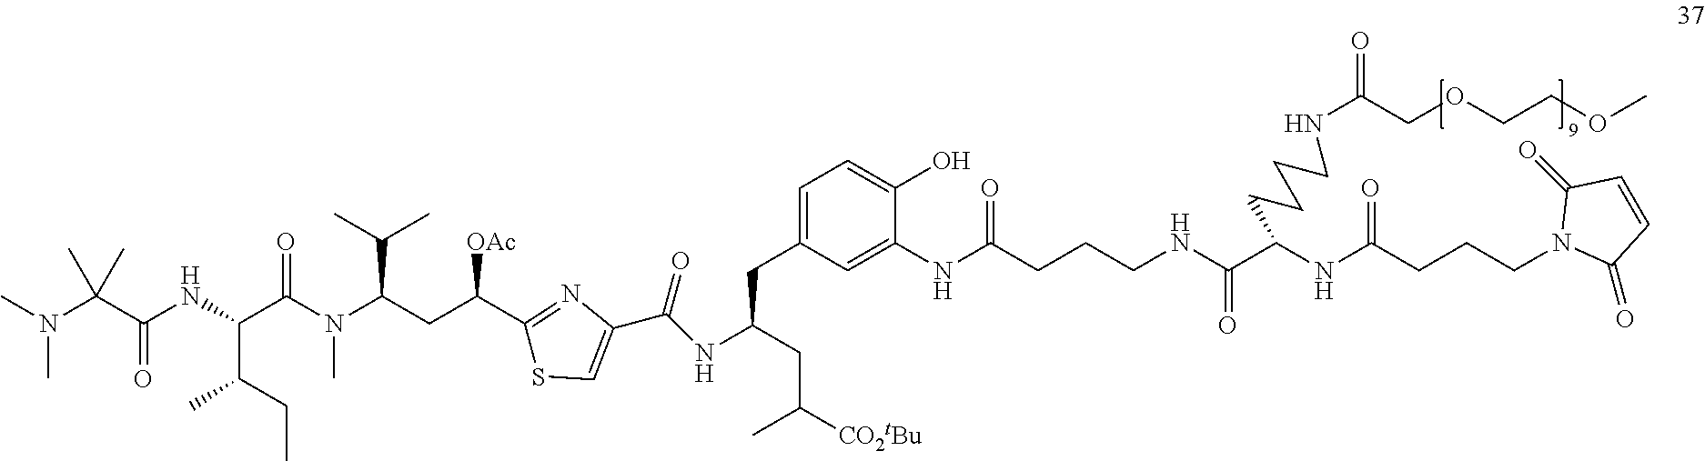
C(CCCNC(C(NC(CCCN1C(=O)C=CC1=O)=O)CCCCNC(=O)COCCOC)=O)(NC1=CC(CC(CC(C)[CO2tBu])NC(C2=CSC(C(CC(N(C(C(NC(C(N(C)C)(C)C)=O)C(CC)C)=O)C)C(C)C)[OAc])=N2)=O)=CC=C1O)=O
